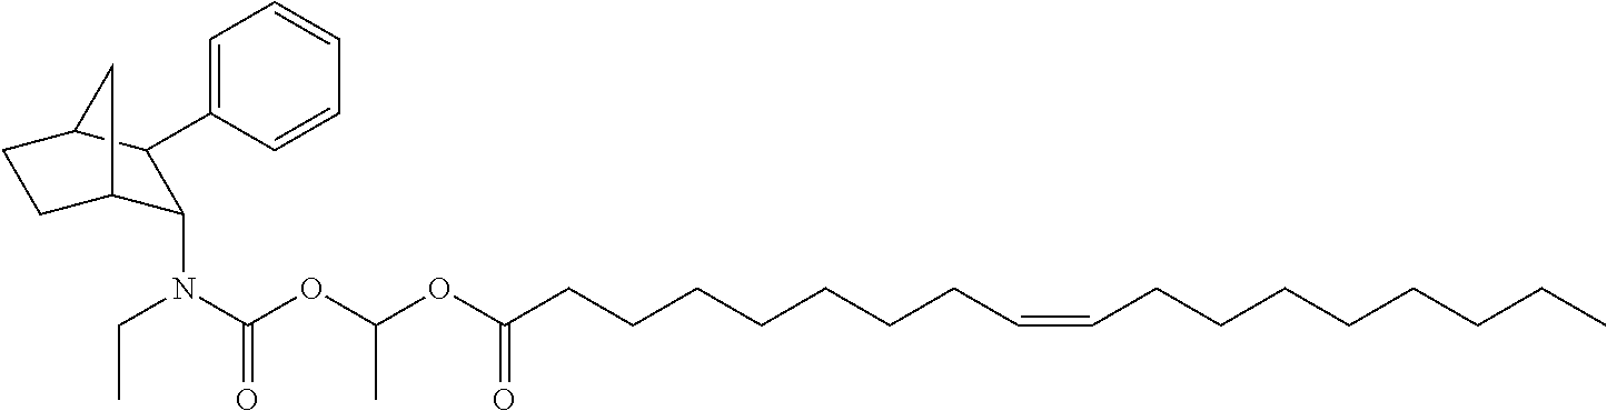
C1=CC=C(C2C(N(CC)C(OC(OC(CCCCCCCC=CCCCCCCCC)=O)C)=O)C3CCC2C3)C=C1
